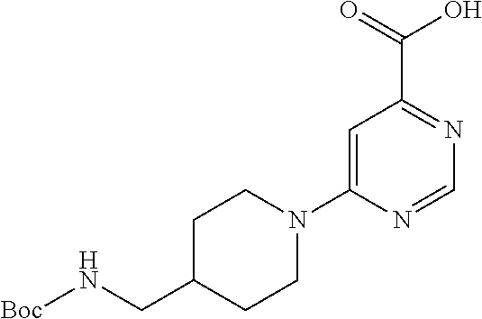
C1=C(N2CCC(CN[Boc])CC2)N=CN=C1C(=O)O
